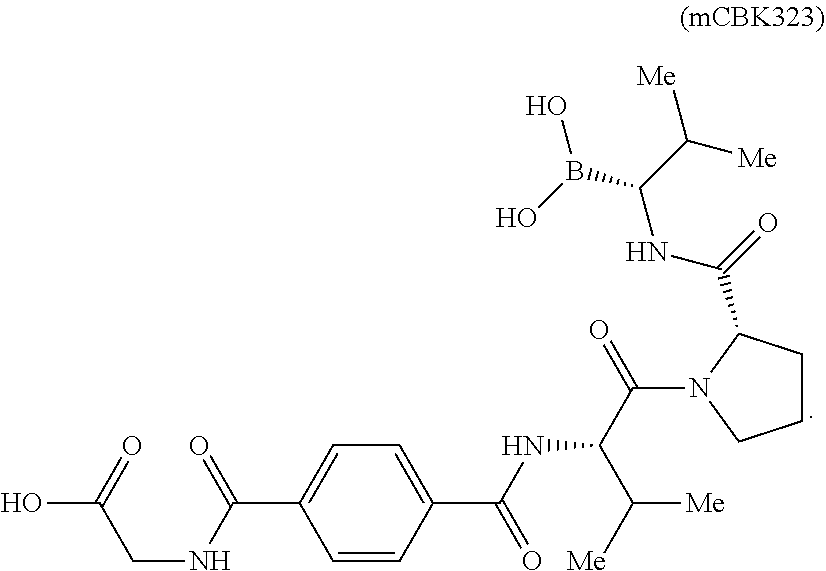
C1=C(C(NC(C(N2C(C(=O)NC(B(O)O)C([Me])[Me])CCC2)=O)C([Me])[Me])=O)C=CC(C(=O)NCC(O)=O)=C1
